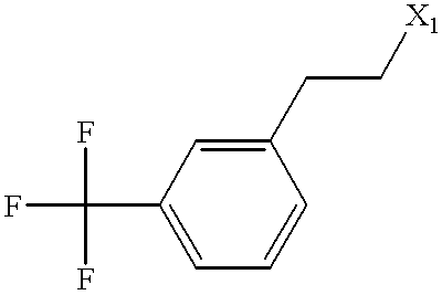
C1(C(F)(F)F)=CC=CC(CC[X1])=C1
